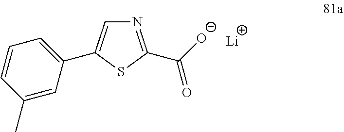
N1=C(C([O-])=O)SC(C2=CC=CC(C)=C2)=C1.[Li]
